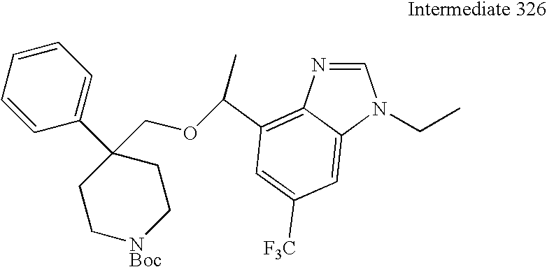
C1=CC=CC(C2(COC(C3=C4N=CN(CC)C4=CC([F3C])=C3)C)CC[NBoc]CC2)=C1
